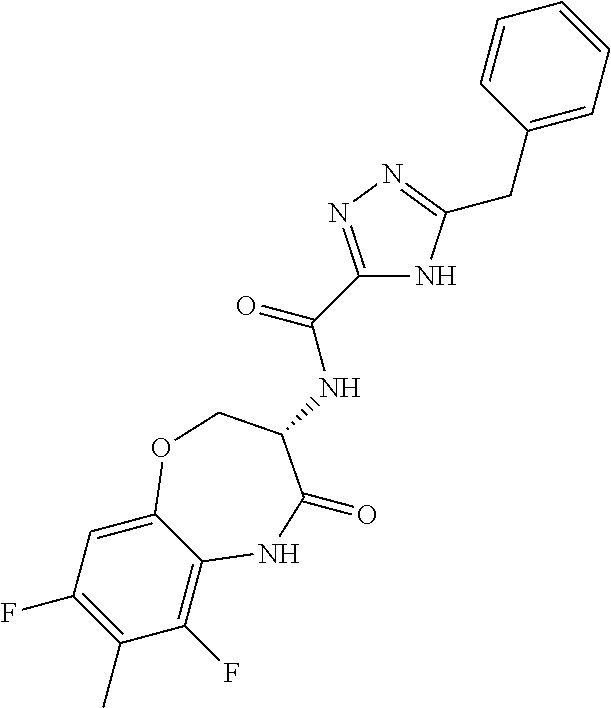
C1(F)=C2C(=CC(F)=C1C)OCC(NC(C1=NN=C(CC3=CC=CC=C3)N1)=O)C(=O)N2
